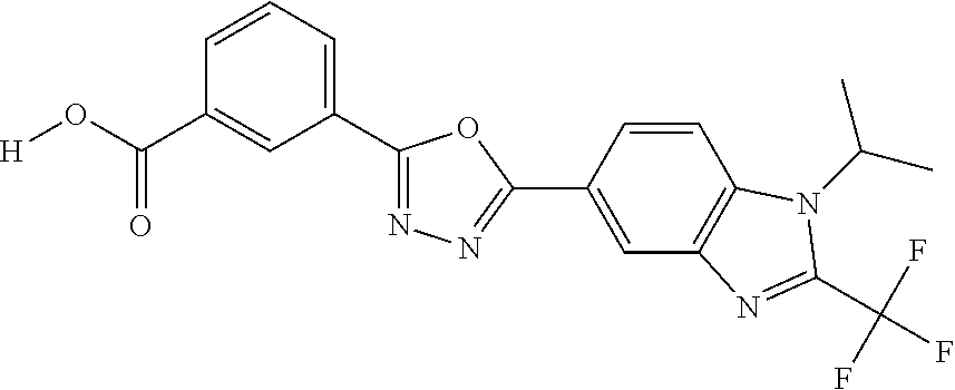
[H]OC(=O)C1=CC(C2=NN=C(C3=CC4=C(C=C3)N(C(C)C)C(C(F)(F)F)=N4)O2)=CC=C1
